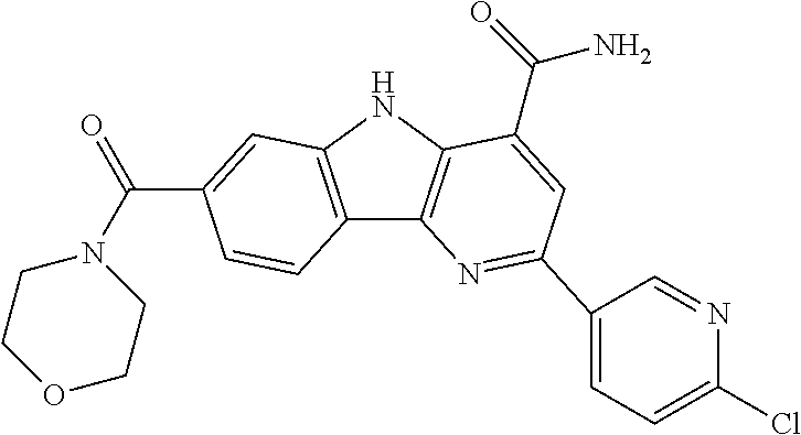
C12=C(NC3=C1N=C(C1=CC=C(Cl)N=C1)C=C3C(=O)N)C=C(C(N1CCOCC1)=O)C=C2
